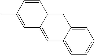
CC1=CC2=CC3=CC=CC=C3C=C2C=C1
